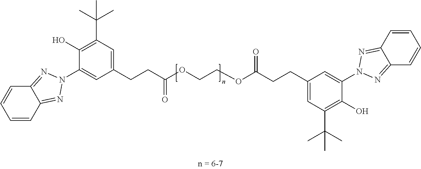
C1(CCC(OCCOC(CCC2=CC(C(C)(C)C)=C(O)C(N3N=C4C=CC=CC4=N3)=C2)=O)=O)=CC(C(C)(C)C)=C(O)C(N2N=C3C=CC=CC3=N2)=C1
